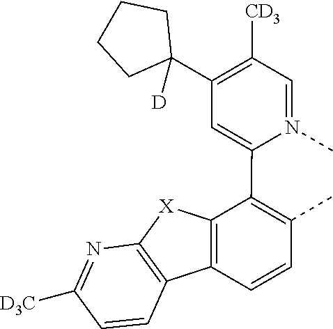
C1=N(C)C(C2=C(C)C=CC3=C2[X]C2=C3C=CC([D3C])=N2)=CC(C2([D])CCCC2)=C1[CD3]
